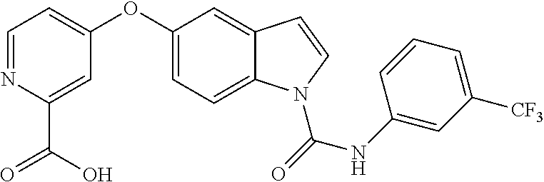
C1=NC(C(O)=O)=CC(OC2=CC=C3C(=C2)C=CN3C(NC2=CC([CF3])=CC=C2)=O)=C1
